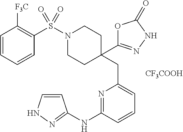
N1(S(C2=C([F3C])C=CC=C2)(=O)=O)CCC(CC2=CC=CC(NC3=NNC=C3)=N2)(C2=NNC(=O)O2)CC1.[CF3COOH]
